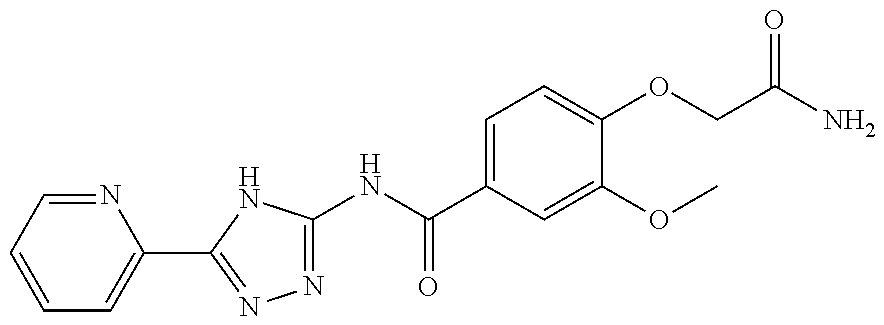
N1=C(NC(=O)C2=CC=C(OCC(=O)N)C(OC)=C2)NC(C2=CC=CC=N2)=N1
